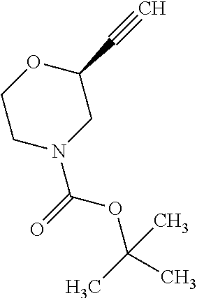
N1(C(OC(C)(C)C)=O)CC(C#C)OCC1
